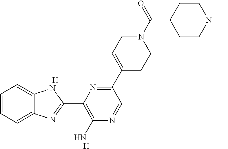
C1=CC=C2C(=C1)NC(C1=C(N)N=CC(C3=CCN(C(C4CCN(C)CC4)=O)CC3)=N1)=N2.[H].[H]
